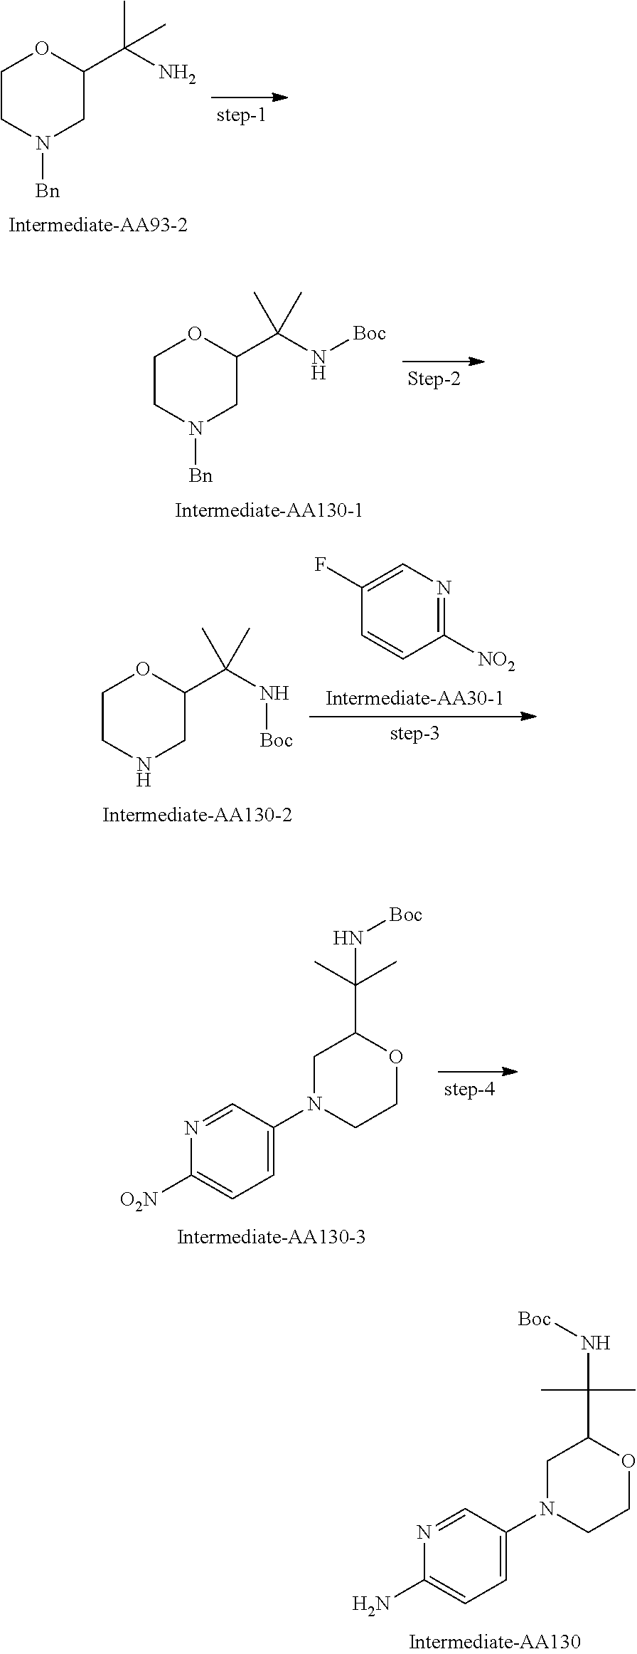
C1N(C2=CC=C(N)N=C2)CCOC1C(C)(C)N[Boc].C1CN([Bn])CC(C(N)(C)C)O1.C1CN([Bn])CC(C(N[Boc])(C)C)O1.C1CNCC(C(N[Boc])(C)C)O1.C1(F)=CN=C([NO2])C=C1.C1N(C2=CC=C([O2N])N=C2)CCOC1C(C)(C)N[Boc]
